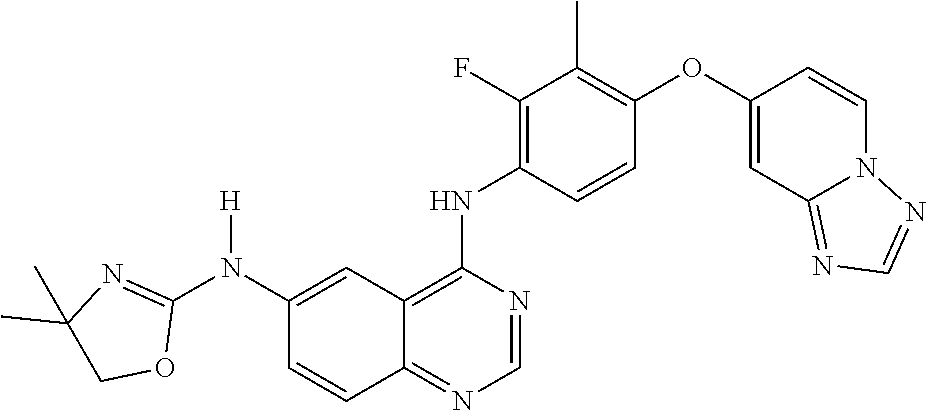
C1=NC(NC2=C(F)C(C)=C(OC3=CC4=NC=NN4C=C3)C=C2)=C2C(=N1)C=CC(N(C1=NC(C)(C)CO1)[H])=C2
